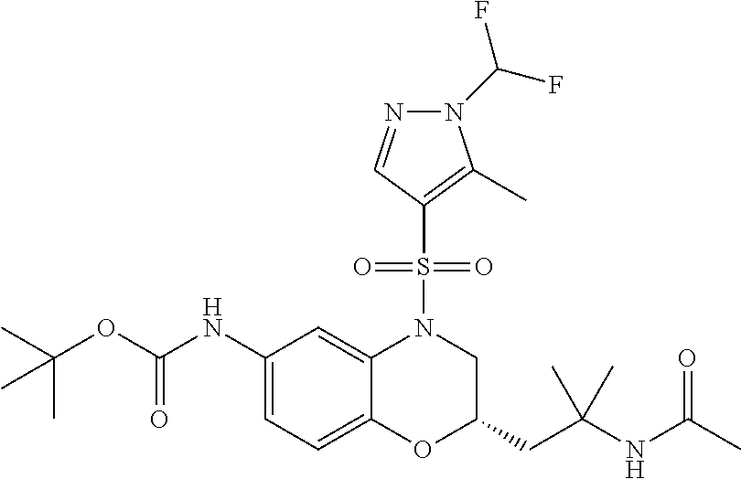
C1(NC(OC(C)(C)C)=O)=CC=C2C(=C1)N(S(C1=C(C)N(C(F)F)N=C1)(=O)=O)CC(CC(NC(C)=O)(C)C)O2
